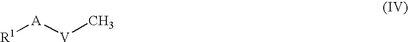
[R1][A][V]C
